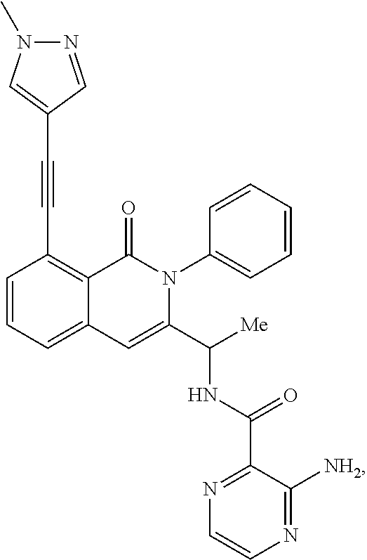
C1=CC=C2C(=C1C#CC1=CN(C)N=C1)C(=O)N(C1=CC=CC=C1)C(C([Me])NC(=O)C1=NC=CN=C1[NH2])=C2
